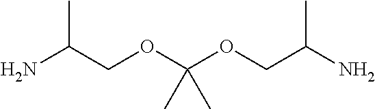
NC(COC(OCC(N)C)(C)C)C
